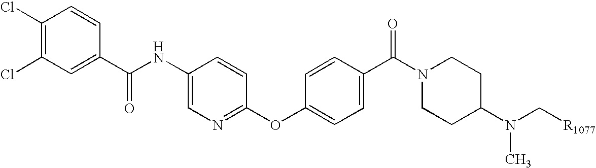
C1(Cl)=C(Cl)C=CC(C(NC2=CN=C(OC3=CC=C(C(N4CCC(N(C[R1077])C)CC4)=O)C=C3)C=C2)=O)=C1
